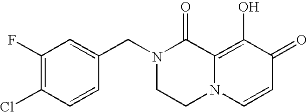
C1(F)=C(Cl)C=CC(CN2CCN3C(=C(O)C(=O)C=C3)C2=O)=C1
